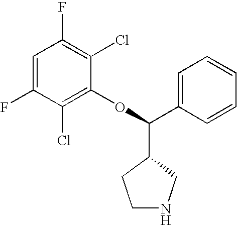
C1=C(F)C(Cl)=C(OC(C2CCNC2)C2=CC=CC=C2)C(Cl)=C1F
